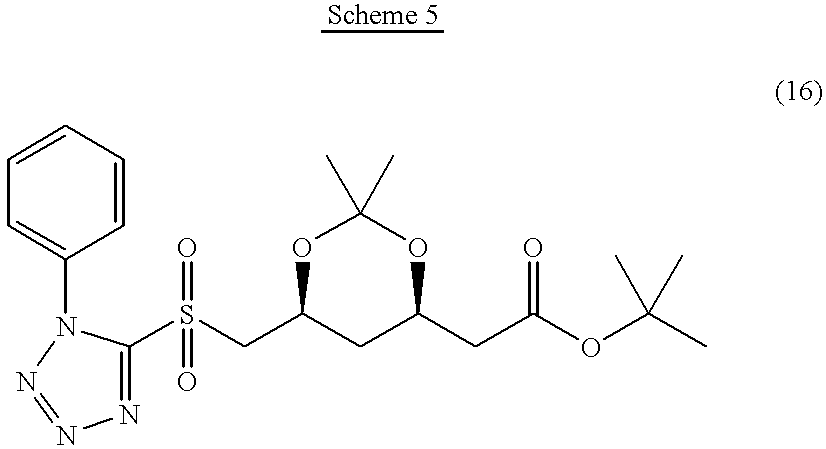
C1=CC=CC=C1N1C(S(CC2CC(CC(OC(C)(C)C)=O)OC(C)(C)O2)(=O)=O)=NN=N1
